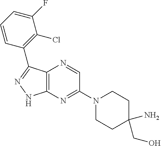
C12=C(N=C(N3CCC(N)(CO)CC3)C=N1)NN=C2C1=C(Cl)C(F)=CC=C1
